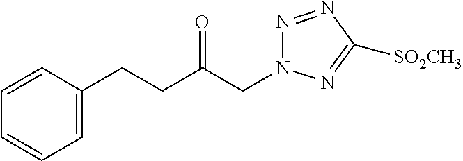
C1=CC(CCC(CN2N=NC([SO2CH3])=N2)=O)=CC=C1
